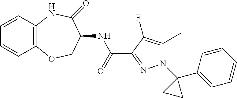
C1=CC2=C(C=C1)OCC(NC(C1=NN(C3(C4=CC=CC=C4)CC3)C(C)=C1F)=O)C(=O)N2
